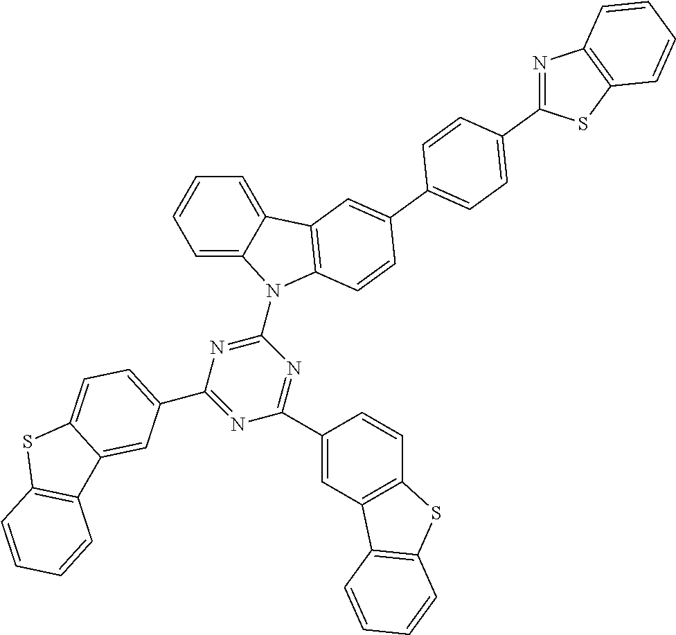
C1=C2C(=CC=C1)C1=C(N2C2=NC(C3=CC=C4C(=C3)C3=C(S4)C=CC=C3)=NC(C3=CC4=C(C=C3)SC3=C4C=CC=C3)=N2)C=CC(C2=CC=C(C3=NC4=C(S3)C=CC=C4)C=C2)=C1
